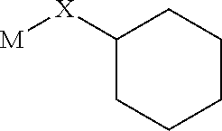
[M][X]C1CCCCC1
